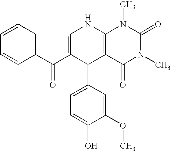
C1=CC2=C(C=C1)C(=O)C1=C2NC2=C(C1C1=CC=C(O)C(OC)=C1)C(=O)N(C)C(=O)N2C
